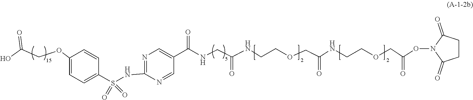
O=C(NCC(NCCOCC(NCCOCC(ON1C(=O)CCC1=O)=O)=O)=O)C1=CN=C(NS(C2=CC=C(OCC(O)=O)C=C2)(=O)=O)N=C1
